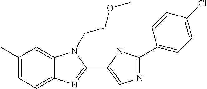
C1(C)=CC=C2C(=C1)N(CCOC)C(C1=CN=C(C3=CC=C(Cl)C=C3)N1)=N2
